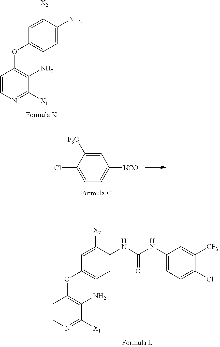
C1=CN=C([X1])C(N)=C1OC1=CC=C(N)C([X2])=C1.C1=C([X2])C(NC(NC2=CC=C(Cl)C([CF3])=C2)=O)=CC=C1OC1=C(N)C([X1])=NC=C1.C1=C(Cl)C([F3C])=CC([NCO])=C1
